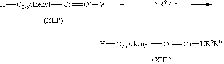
[H][C2-6alkenyl][C(]=[O)][W].[H][NR9R10].[H][C2-6alkenyl][C(]=[O)][NR9R10]
